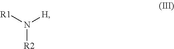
N([R2])([R1])[H]
